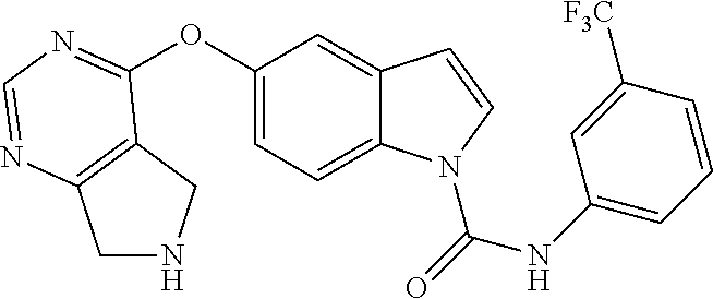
C1(NC(=O)N2C3=CC=C(OC4=NC=NC5=C4CNC5)C=C3C=C2)=CC=CC([F3C])=C1
